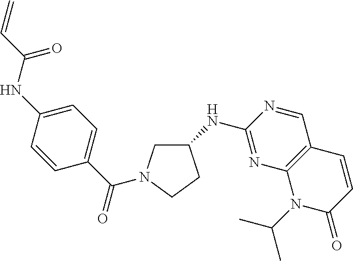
C1(NC2=NC3=C(C=N2)C=CC(=O)N3C(C)C)CN(C(C2=CC=C(NC(=O)C=C)C=C2)=O)CC1
